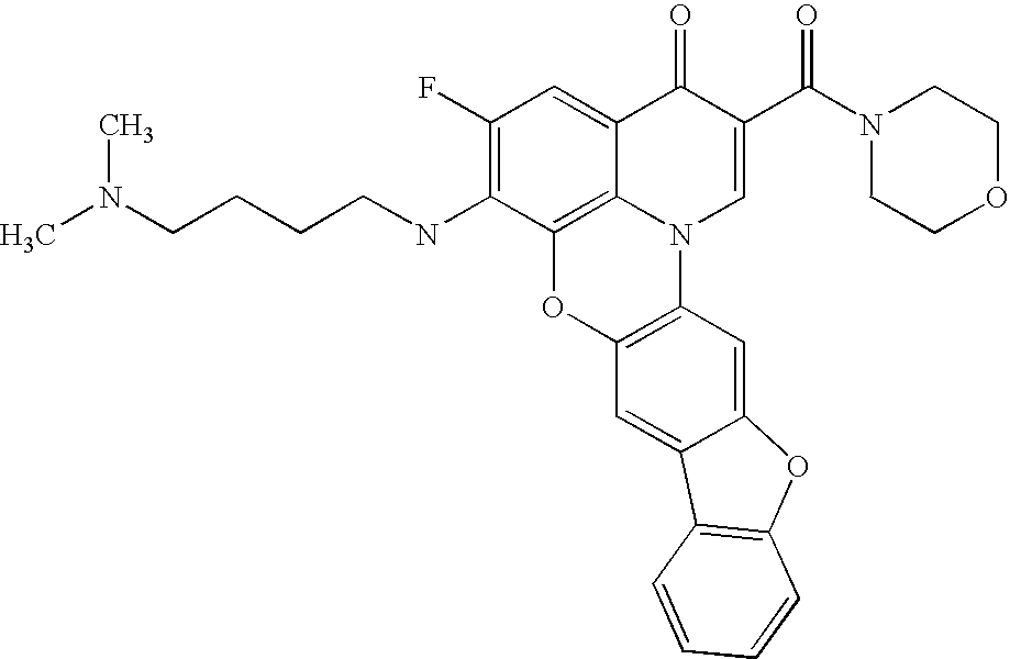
C1(F)=C(NCCCCN(C)C)C2=C3C(=C1)C(=O)C(C(N1CCOCC1)=O)=CN3C1=C(O2)C=C2C(=C1)OC1=C2C=CC=C1
